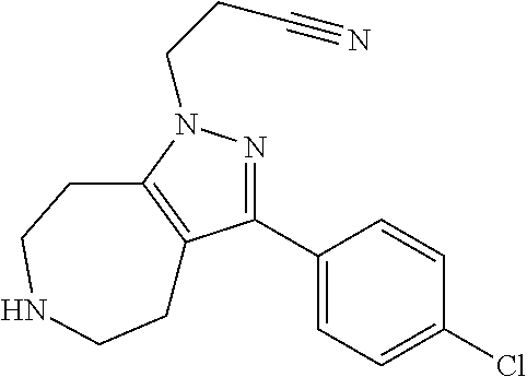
C1(C2=CC=C(Cl)C=C2)=NN(CCC#N)C2=C1CCNCC2
